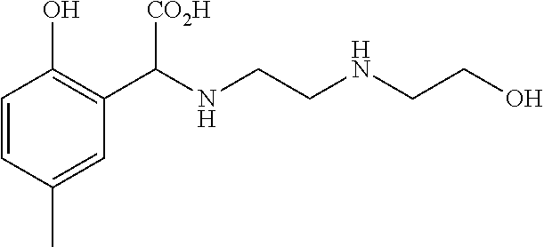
C1=CC(C)=CC(C(NCCNCCO)[CO2H])=C1O
